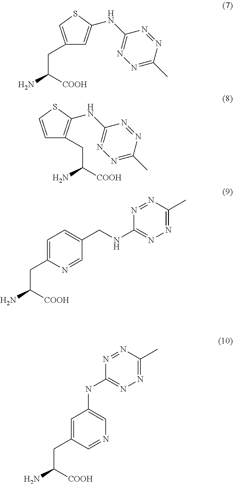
C1(CC(N)[COOH])=CSC(NC2=NN=C(C)N=N2)=C1.C1=CSC(NC2=NN=C(C)N=N2)=C1CC([COOH])N.C1=C(CC(N)[COOH])N=CC(CNC2=NN=C(C)N=N2)=C1.C1=C(CC(N)[COOH])C=NC=C1NC1=NN=C(C)N=N1
